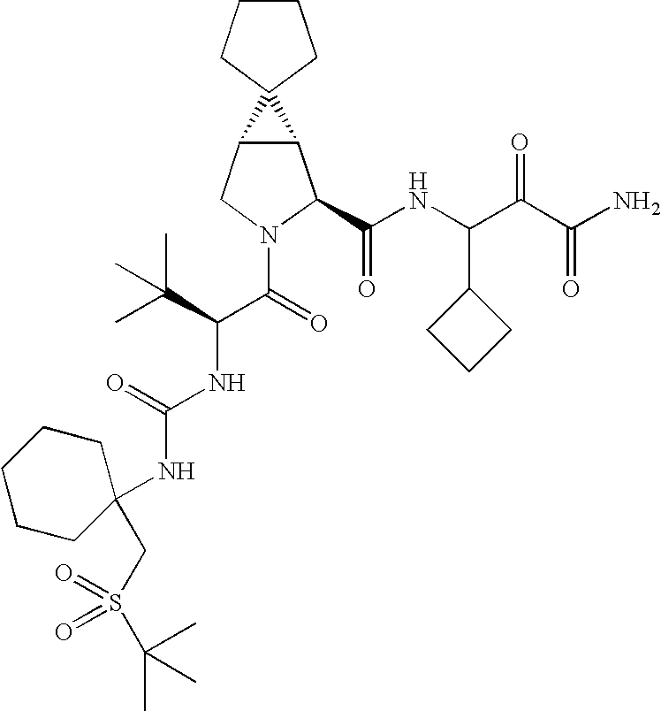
C12C(CN(C(C(NC(=O)NC3(CS(=O)(C(C)(C)C)=O)CCCCC3)C(C)(C)C)=O)C1C(NC(C(C(N)=O)=O)C1CCC1)=O)C21CCCC1
